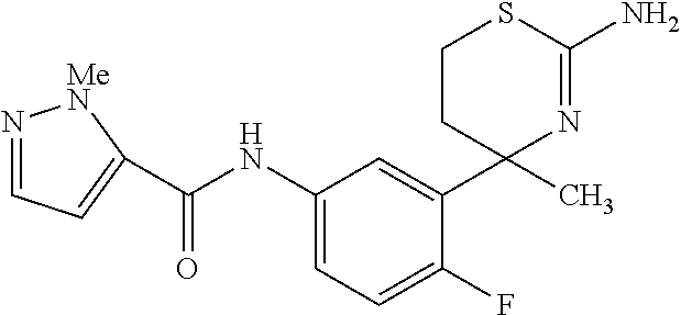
C1CC(C2=CC(NC(=O)C3=CC=N[MeN]3)=CC=C2F)(C)N=C(N)S1
